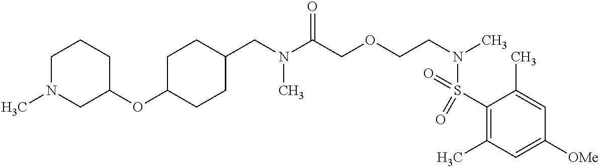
C1N(C)CC(OC2CCC(CN(C(COCCN(C)S(=O)(C3=C(C)C=C([OMe])C=C3C)=O)=O)C)CC2)CC1
